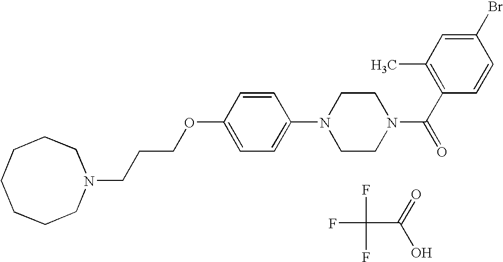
N1(CCCOC2=CC=C(N3CCN(C(C4=C(C)C=C(Br)C=C4)=O)CC3)C=C2)CCCCCCC1.FC(F)(F)C(O)=O
